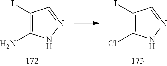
C1(I)=C(N)NN=C1.C1(I)=C(Cl)NN=C1
